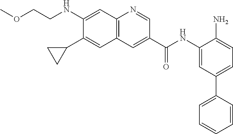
C12=C(C=C(C(NC3=CC(C4=CC=CC=C4)=CC=C3N)=O)C=N1)C=C(C1CC1)C(NCCOC)=C2
